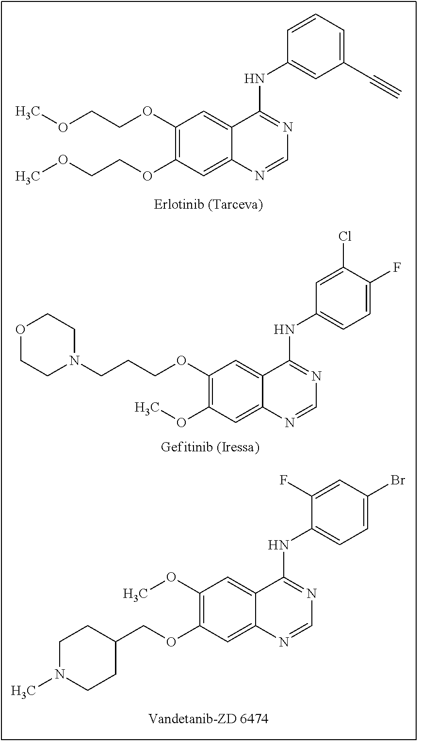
C1(OC)=C(OCC2CCN(C)CC2)C=C2C(=C1)C(NC1=CC=C(Br)C=C1F)=NC=N2.C1(OCCCN2CCOCC2)=C(OC)C=C2C(=C1)C(NC1=CC=C(F)C(Cl)=C1)=NC=N2.C1(OCCOC)=C(OCCOC)C=C2C(=C1)C(NC1=CC(C#C)=CC=C1)=NC=N2
